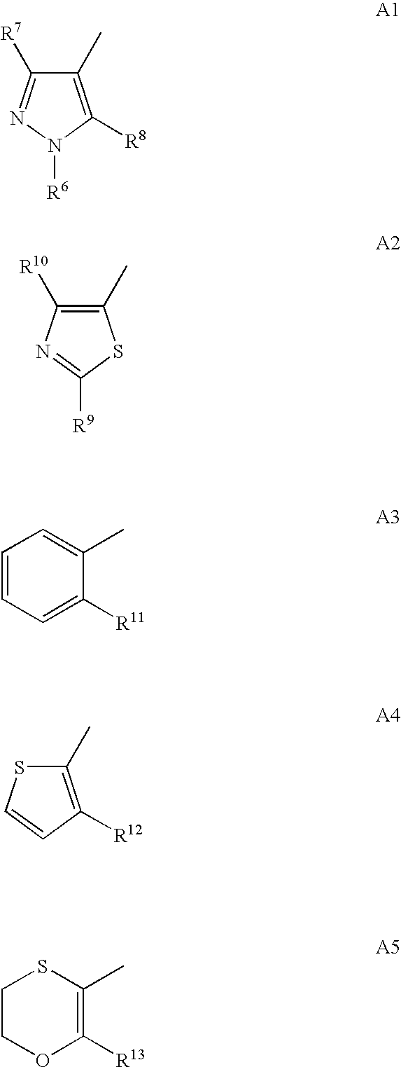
C1(C)=C([R8])N([R6])N=C1[R7].C1(C)=C([R10])N=C([R9])S1.C1=CC=C([R11])C(C)=C1.C1(C)=C([R12])C=CS1.C1COC([R13])=C(C)S1
